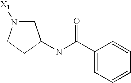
C1N([X1])CCC1NC(C1=CC=CC=C1)=O
